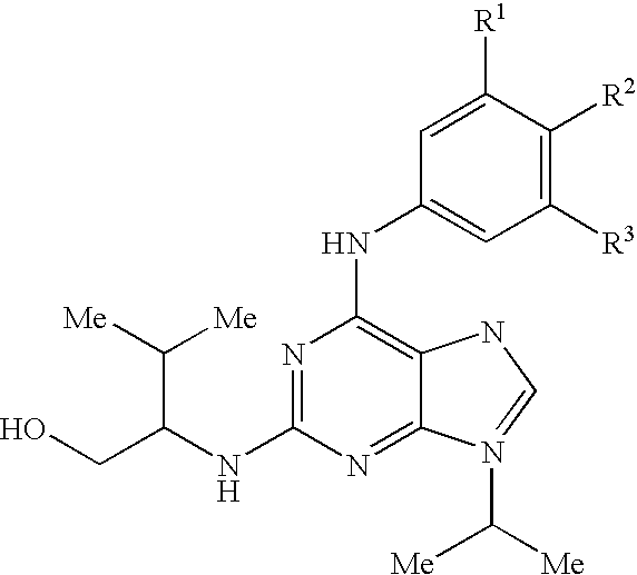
N1=C(NC(CO)C([Me])[Me])N=C2C(=C1NC1=CC([R3])=C([R2])C([R1])=C1)NC=N2C([Me])[Me]
